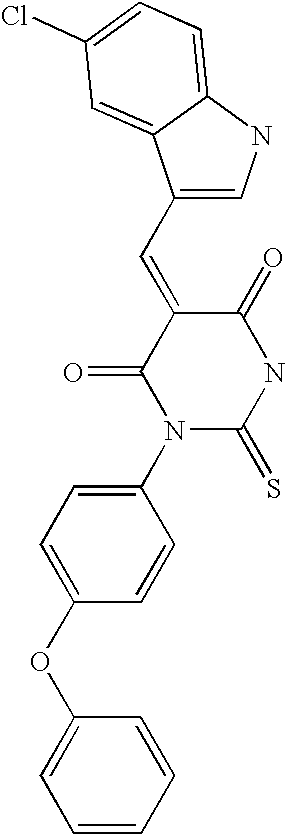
O=C1C(=CC2=CNC3=CC=C(Cl)C=C23)C(=O)N(C2=CC=C(OC3=CC=CC=C3)C=C2)C(=S)N1
